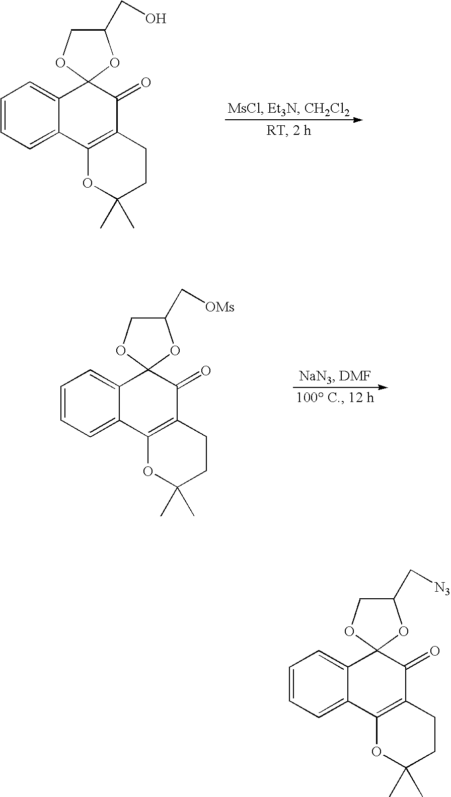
C1=CC=C2C(=C1)C1(C(=O)C3=C2OC(C)(C)CC3)OCC(CO)O1.C1=CC=C2C(=C1)C1(C(=O)C3=C2OC(C)(C)CC3)OCC(C[OMs])O1.C1=CC=C2C(=C1)C1(C(=O)C3=C2OC(C)(C)CC3)OCC(C[N3])O1
